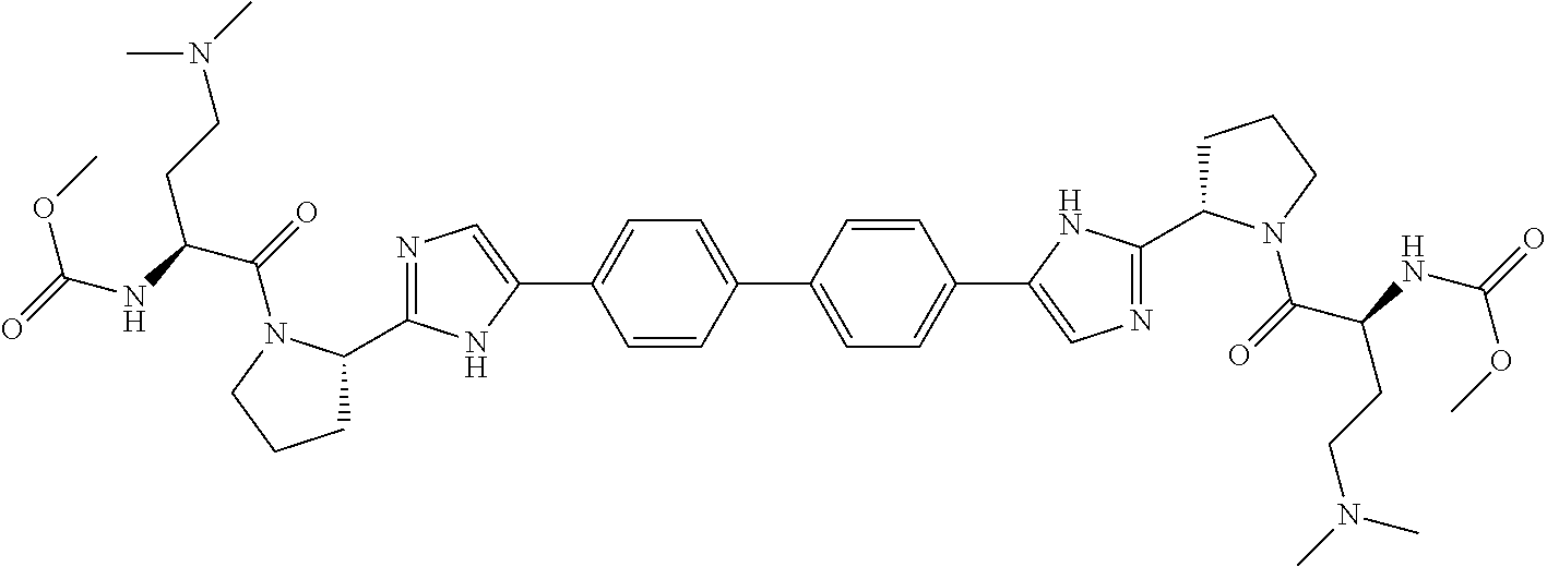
C1=CC(C2=CC=C(C3=CN=C(C4CCCN4C(C(NC(=O)OC)CCN(C)C)=O)N3)C=C2)=CC=C1C1=CN=C(C2CCCN2C(C(NC(=O)OC)CCN(C)C)=O)N1
